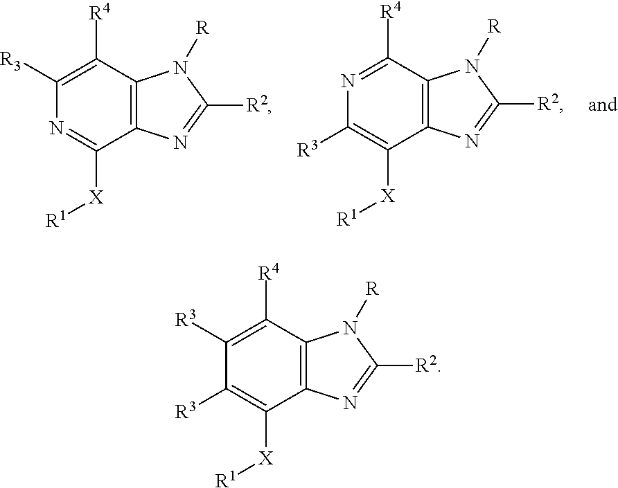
C1([R4])=C([R3])N=C([X][R1])C2=C1N([R])C([R2])=N2.C1([R4])=NC([R3])=C([X][R1])C2=C1N([R])C([R2])=N2.C1([R4])=C([R3])C([R3])=C([X][R1])C2=C1N([R])C([R2])=N2
